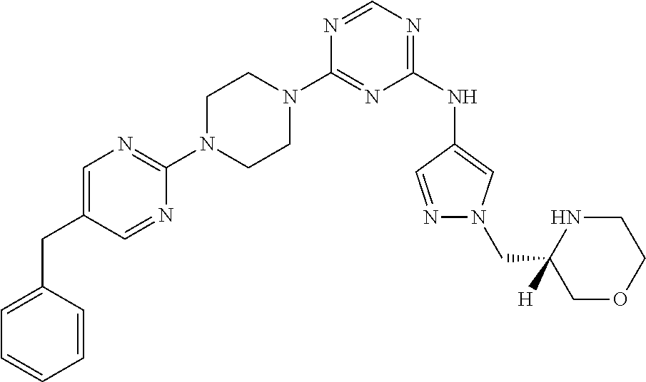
C1(N2CCN(C3=NC=C(CC4=CC=CC=C4)C=N3)CC2)=NC(NC2=CN(CC3([H])COCCN3)N=C2)=NC=N1
